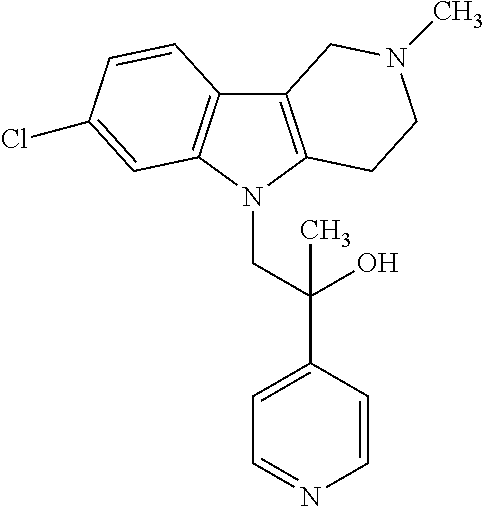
C12=C(N(CC(C3=CC=NC=C3)(O)C)C3=C1C=CC(Cl)=C3)CCN(C)C2
